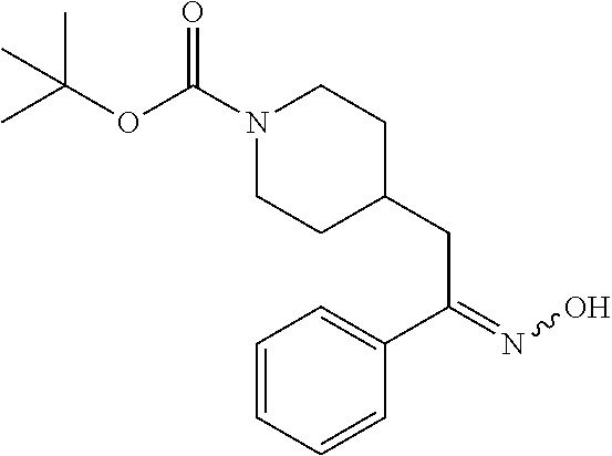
N1(C(OC(C)(C)C)=O)CCC(CC(=NO)C2=CC=CC=C2)CC1
